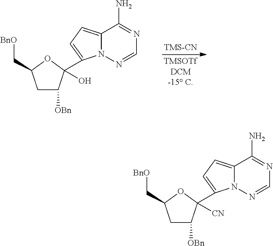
[TMS-CN].C12=CC=C(C3(O)C([OBn])CC(C[BnO])O3)N1N=CN=C2N.C12=CC=C(C3([CN])C([OBn])CC(C[BnO])O3)N1N=CN=C2N
